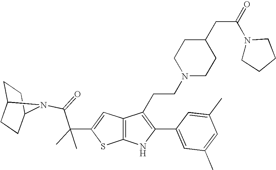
C1C2CCC(C1)N2C(=O)C(C1=CC2=C(S1)NC(C1=CC(C)=CC(C)=C1)=C2CCN1CCC(CC(=O)N2CCCC2)CC1)(C)C
